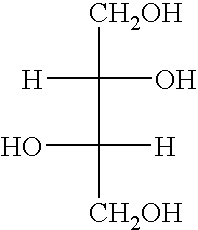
[CH2OH]C(O)([H])C([H])(O)[CH2OH]
